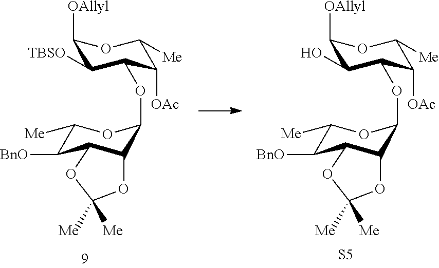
C1([OAllyl])C([TBSO])C(OC2C3C(C([BnO])C([Me])O2)OC([Me])([Me])O3)C([OAc])C([Me])O1.C1([OAllyl])C(O)C(OC2C3C(C([BnO])C([Me])O2)OC([Me])([Me])O3)C([OAc])C([Me])O1.[S5]
